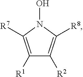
C1([R1])=C([R7])N(O)C([R8])=C1[R2]
